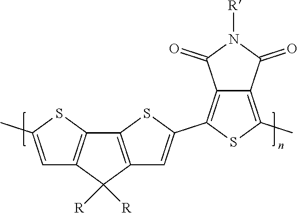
C12=C(C3=C(C1([R])[R])C=C(C1=C4C(=C(C)S1)C(=O)N([R])C4=O)S3)SC(C)=C2
